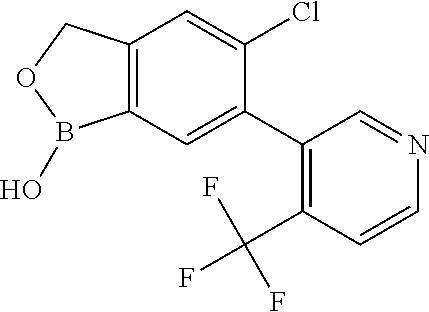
C12=C(COB1O)C=C(Cl)C(C1=C(C(F)(F)F)C=CN=C1)=C2
